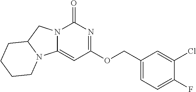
FC1=CC=C(COC2=NC(=O)N3C(=C2)N2C(C3)CCCC2)C=C1Cl
